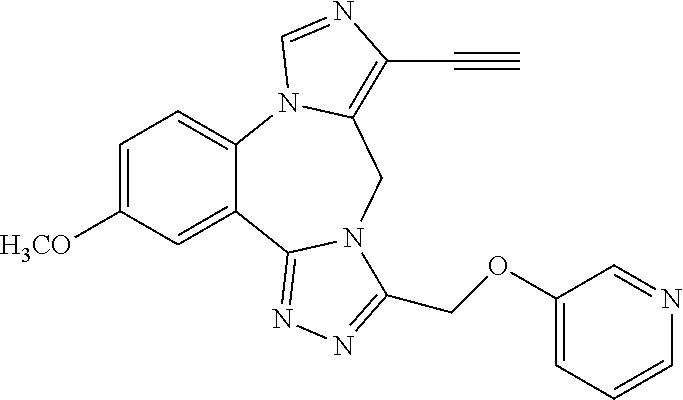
C12=CC=C([H3CO])C=C1C1=NN=C(COC3=CC=CN=C3)N1CC1=C(C#C)N=CN21
